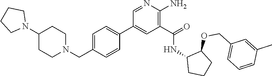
C1=C(CN2CCC(N3CCCC3)CC2)C=CC(C2=CC(C(=O)NC3CCCC3OCC3=CC=CC(C)=C3)=C(N)N=C2)=C1
